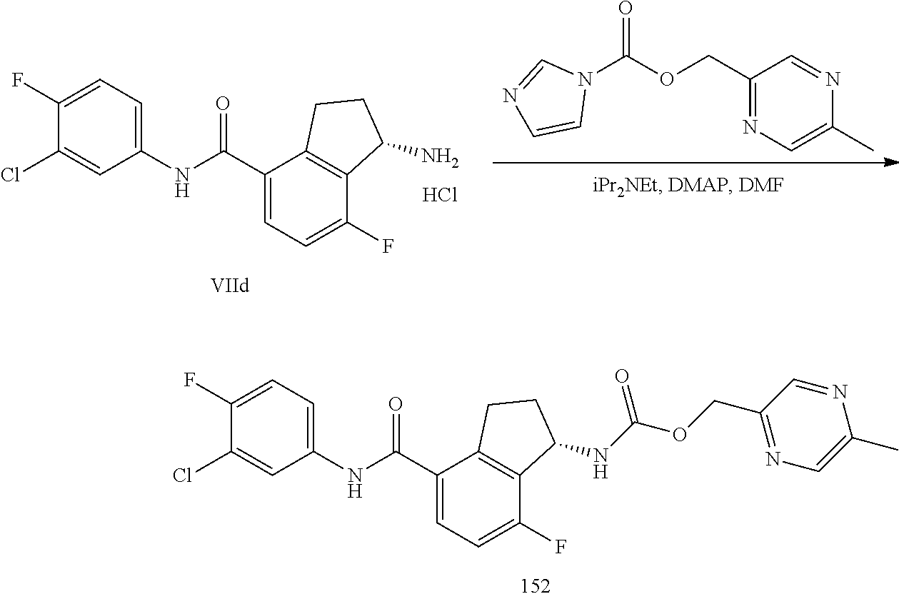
C1(Cl)=CC(NC(C2=CC=C(F)C3=C2CCC3NC(OCC2=NC=C(C)N=C2)=O)=O)=CC=C1F.N1(C(OCC2=NC=C(C)N=C2)=O)C=NC=C1.C1(Cl)=CC(NC(C2=CC=C(F)C3=C2CCC3N)=O)=CC=C1F.Cl
